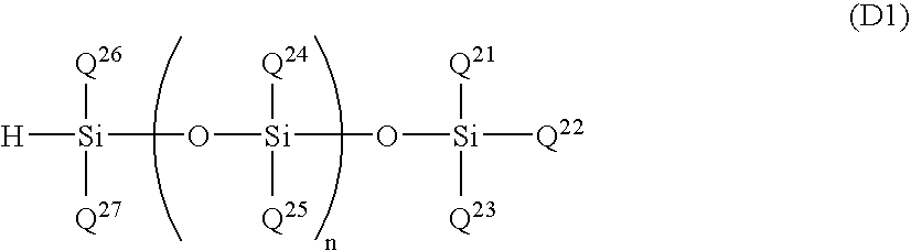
[H][Si](O[Si](O[Si]([Q22])([Q21])[Q23])([Q25])[Q24])([Q27])[Q26]
